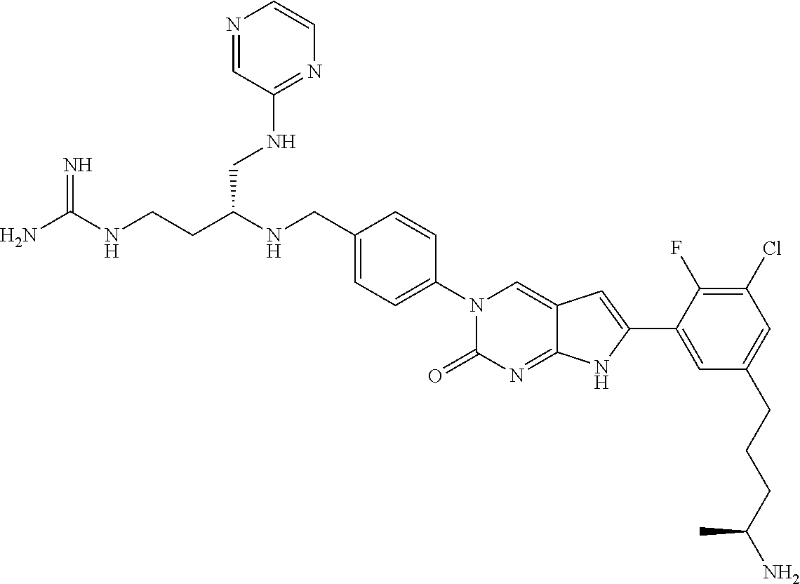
C(CC(NCC1=CC=C(N2C(=O)N=C3C(=C2)C=C(C2=CC(CCCC(N)C)=CC(Cl)=C2F)N3)C=C1)CNC1=NC=CN=C1)NC(N)=N
